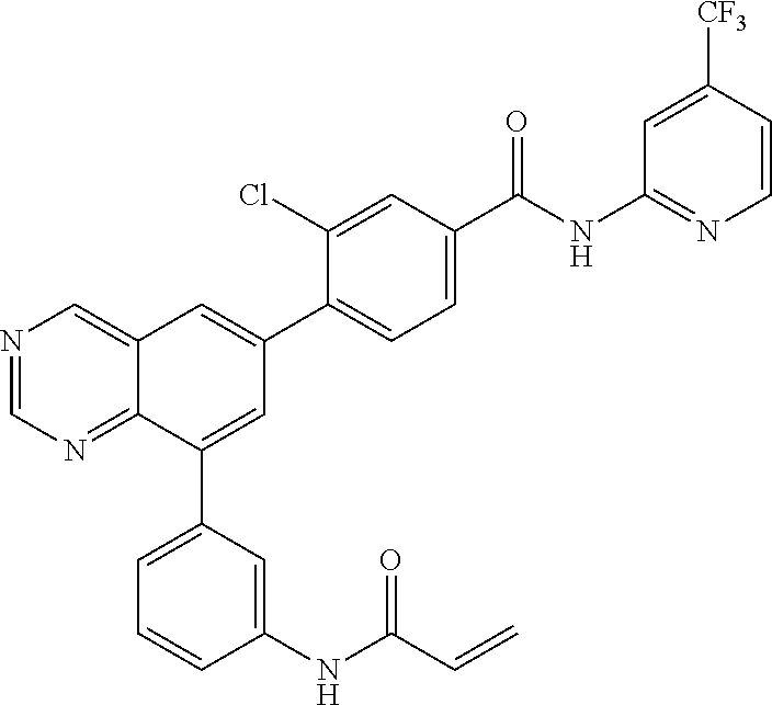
N1=CN=C2C(=C1)C=C(C1=CC=C(C(NC3=NC=CC([CF3])=C3)=O)C=C1Cl)C=C2C1=CC=CC(NC(C=C)=O)=C1
